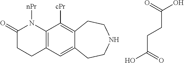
C12=C(C=C3C(=C1[cPr])CCNCC3)CCC(=O)N2[nPr].C(C(=O)O)CC(O)=O
